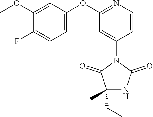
C1(OC)=CC(OC2=NC=CC(N3C(=O)C(CC)(C)NC3=O)=C2)=CC=C1F
